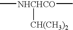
C[NHCHCO](C)[CH(CH3)2]
